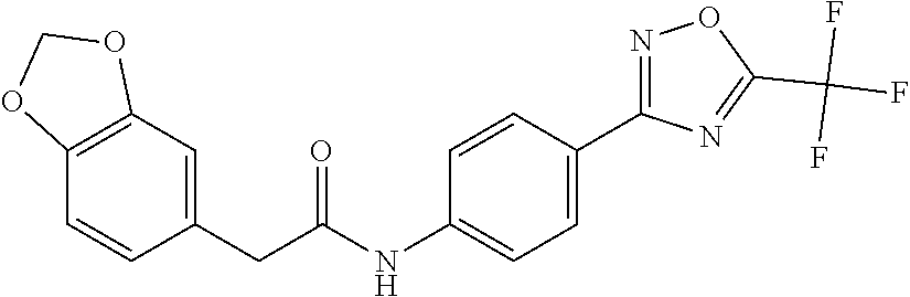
O=C(CC1=CC2=C(C=C1)OCO2)NC1=CC=C(C2=NOC(C(F)(F)F)=N2)C=C1
